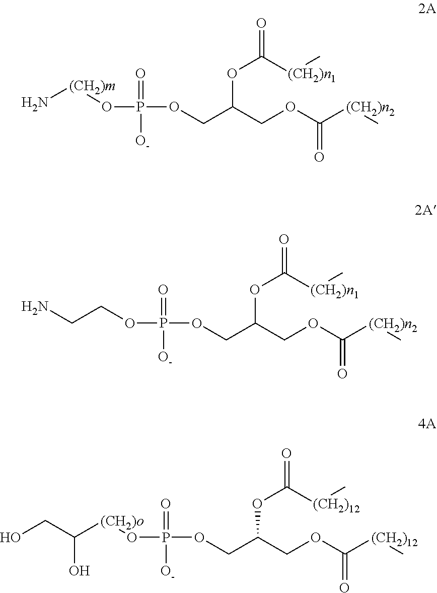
O(CC(COC([(CH2)n2]C)=O)OC(=O)[(CH2)n1]C)P(O[(CH2)m]N)(=O)[O-].O(CC(COC([(CH2)n2]C)=O)OC(=O)[(CH2)n1]C)P(OCCN)(=O)[O-].O(CC(COC([(CH2)12]C)=O)OC(=O)[(CH2)12]C)P(O[(CH2)o]C(CO)O)(=O)[O-]
